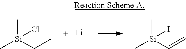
C[Si](C=C)(C)I.C[Si](CC)(C)Cl.[LiI]
